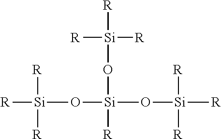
[R][Si]([R])([R])O[Si](O[Si]([R])([R])[R])([R])O[Si]([R])([R])[R]
